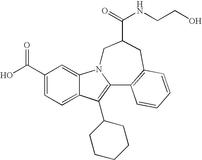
C1(C(O)=O)=CC=C2C(=C1)N1C(=C2C2CCCCC2)C2=C(CC(C(=O)NCCO)C1)C=CC=C2
